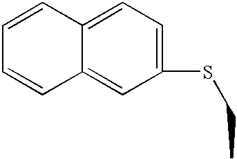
C12=CC=C(SCC)C=C1C=CC=C2
